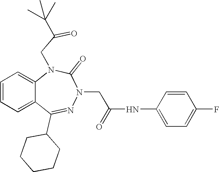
C1=CC=C2C(=C1)N(CC(=O)C(C)(C)C)C(=O)N(CC(NC1=CC=C(F)C=C1)=O)N=C2C1CCCCC1
